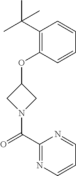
C1(C(C)(C)C)=C(OC2CN(C(=O)C3=NC=CC=N3)C2)C=CC=C1
